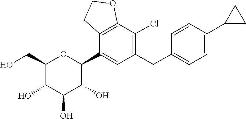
C1(CC2=C(Cl)C3=C(C(C4C(O)C(O)C(O)C(CO)O4)=C2)CCO3)=CC=C(C2CC2)C=C1
